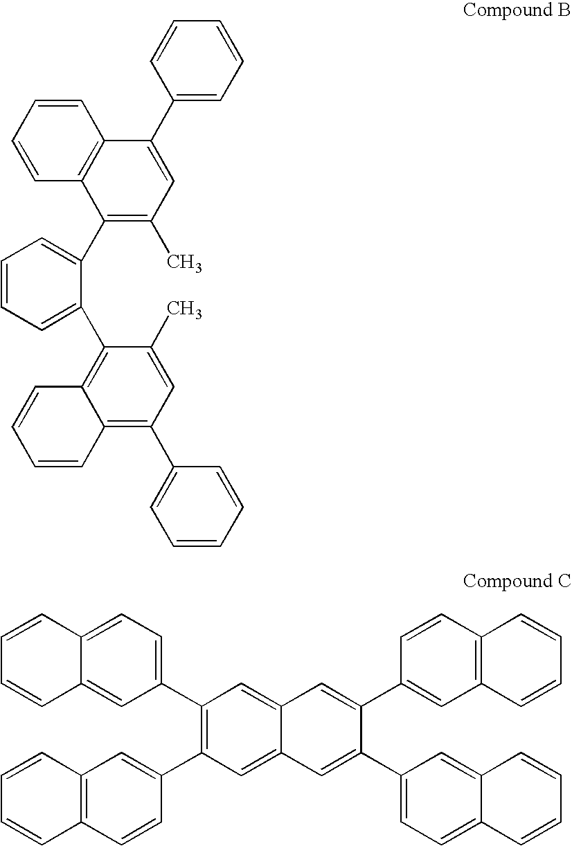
C1(C2=CC(C)=C(C3=CC=CC=C3C3=C4C(=C(C5=CC=CC=C5)C=C3C)C=CC=C4)C3=C2C=CC=C3)=CC=CC=C1.C1(C2=CC=C3C(=C2)C=CC=C3)=C(C2=CC3=C(C=C2)C=CC=C3)C=C2C(=C1)C=C(C1=CC3=C(C=C1)C=CC=C3)C(C1=CC=C3C(=C1)C=CC=C3)=C2
